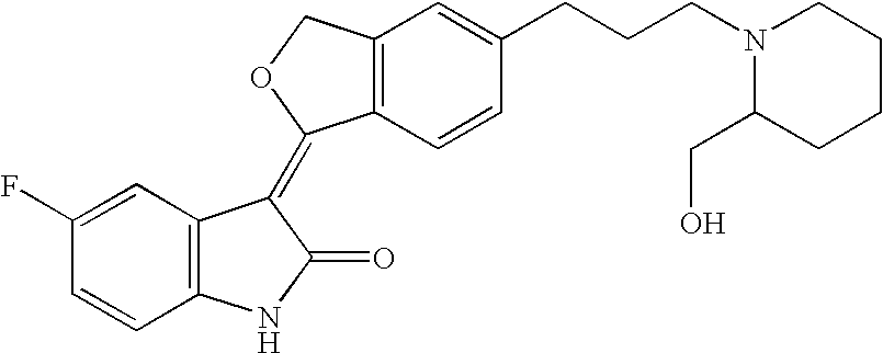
C1=C(F)C=CC2=C1C(=C1C3=C(C=C(CCCN4C(CO)CCCC4)C=C3)CO1)C(=O)N2
